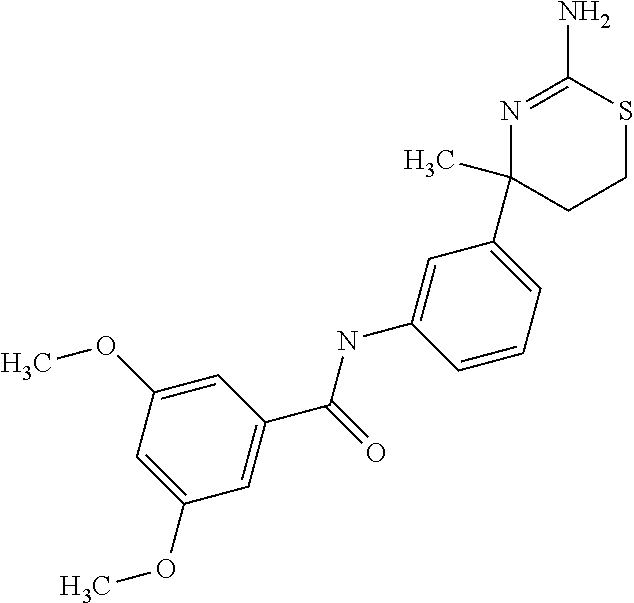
C1(C2=CC=CC(NC(C3=CC(OC)=CC(OC)=C3)=O)=C2)(C)CCSC(N)=N1
